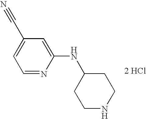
C1=NC(NC2CCNCC2)=CC(C#N)=C1.[2 HCl]
